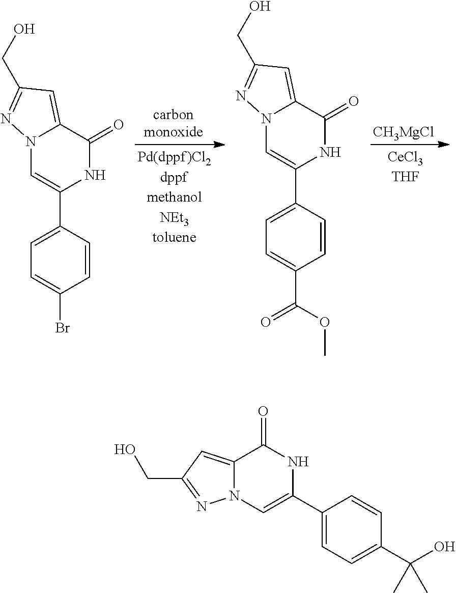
[CH3MgCl].N12C=C(C3=CC=C(Br)C=C3)NC(=O)C1=CC(CO)=N2.N12C=C(C3=CC=C(C(OC)=O)C=C3)NC(=O)C1=CC(CO)=N2.C12=CC(CO)=NN1C=C(C1=CC=C(C(O)(C)C)C=C1)NC2=O
